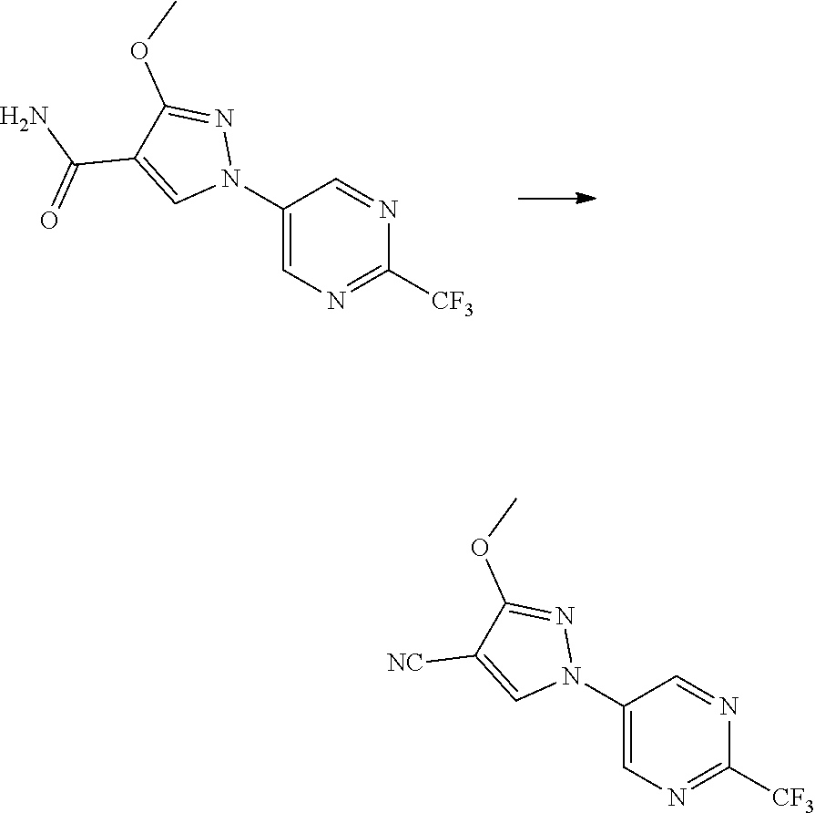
C1(N2N=C(OC)C(C(N)=O)=C2)=CN=C([CF3])N=C1.C1(N2N=C(OC)C([NC])=C2)=CN=C([CF3])N=C1
